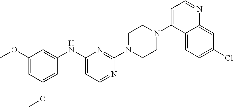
C1(OC)=CC(OC)=CC(NC2=CC=NC(N3CCN(C4=CC=NC5=CC(Cl)=CC=C45)CC3)=N2)=C1
